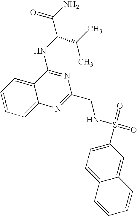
C12=CC=CC=C1C(NC(C(N)=O)C(C)C)=NC(CNS(=O)(C1=CC=C3C(=C1)C=CC=C3)=O)=N2
